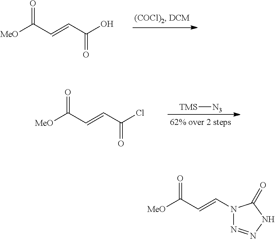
[MeO]C(C=CC(O)=O)=O.[MeO]C(C=CC(Cl)=O)=O.[TMS][N3].[MeO]C(C=CN1N=NNC1=O)=O
